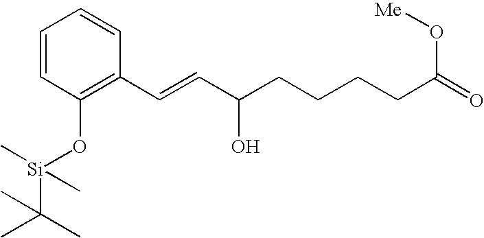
C1=CC=CC(C=CC(CCCCC(=O)O[Me])O)=C1O[Si](C)(C)C(C)(C)C
